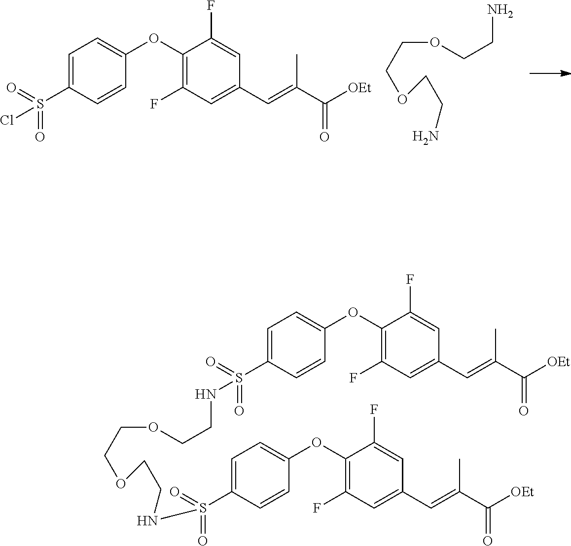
C1(OC2=CC=C(S(Cl)(=O)=O)C=C2)=C(F)C=C(C=C(C([OEt])=O)C)C=C1F.NCCOCCOCCN.C1(OC2=CC=C(S(NCCOCCOCCNS(C3=CC=C(OC4=C(F)C=C(C=C(C([OEt])=O)C)C=C4F)C=C3)(=O)=O)(=O)=O)C=C2)=C(F)C=C(C=C(C([OEt])=O)C)C=C1F
